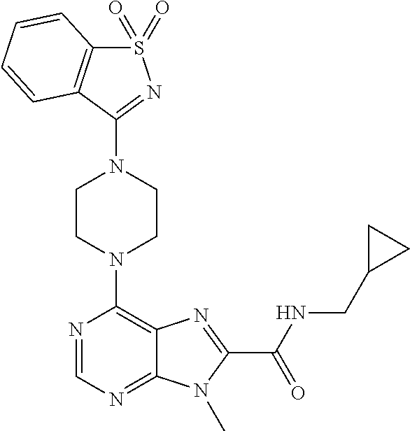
C1CN(C2=C3C(=NC=N2)N(C)C(C(NCC2CC2)=O)=N3)CCN1C1=NS(=O)(=O)C2=C1C=CC=C2
